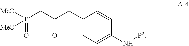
C1(CC(CP([MeO])(=O)[MeO])=O)=CC=C(N[P2])C=C1
